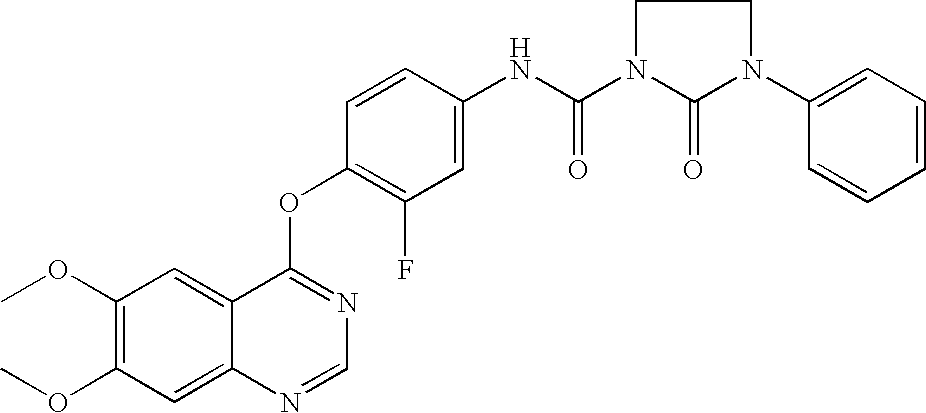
C1(OC)=C(OC)C=C2C(=C1)C(OC1=C(F)C=C(NC(N3C(=O)N(C4=CC=CC=C4)CC3)=O)C=C1)=NC=N2
